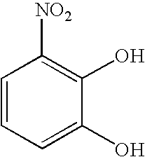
C1=CC=C(O)C(O)=C1[NO2]
